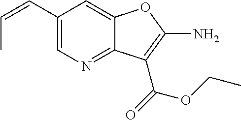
C1(C=CC)=CN=C2C(=C1)OC(N)=C2C(=O)OCC
